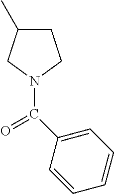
C1C(C)CN(C(C2=CC=CC=C2)=O)C1
